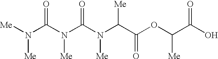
[Me]N(C(N(C(N(C(C(OC(C(O)=O)[Me])=O)[Me])[Me])=O)[Me])=O)[Me]
